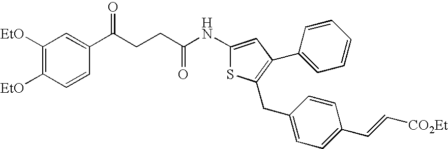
C1([EtO])=C([EtO])C=CC(C(CCC(NC2=CC(C3=CC=CC=C3)=C(CC3=CC=C(C=C[CO2Et])C=C3)S2)=O)=O)=C1
